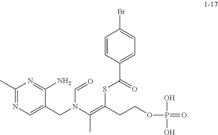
C1(C)=NC=C(CN(C=O)C(=C(SC(C2=CC=C(Br)C=C2)=O)CCOP(=O)(O)O)C)C(N)=N1
